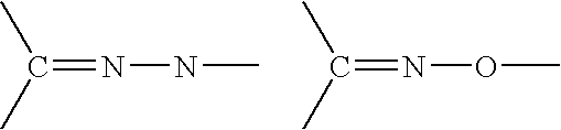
C(=NNC)(C)C.C(=NOC)(C)C
